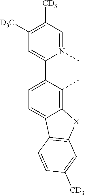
C1([CD3])=C([D3C])C=C(C2=CC=C3C(=C2C)[X]C2=C3C=CC([CD3])=C2)N(C)=C1
